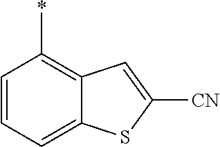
C1=CC=C2C(=C1*)C=C([CN])S2
